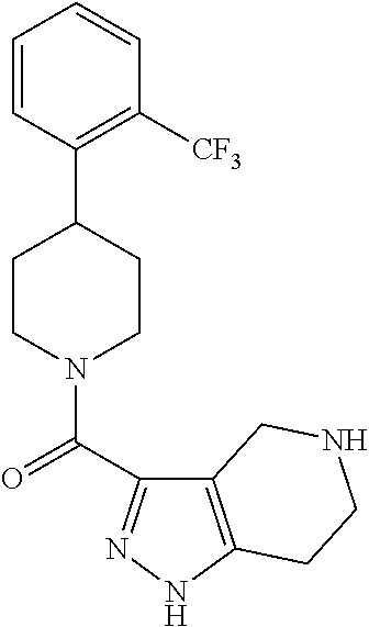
C1=CC(C2CCN(C(=O)C3=NNC4=C3CNCC4)CC2)=C([CF3])C=C1
